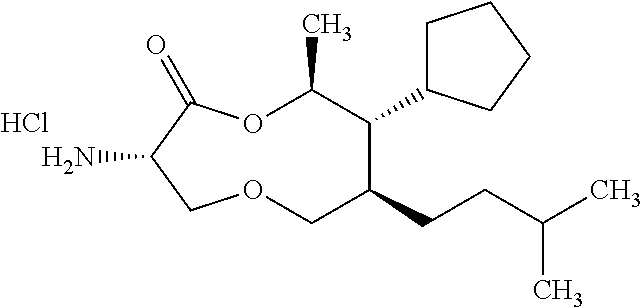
Cl.NC1C(=O)OC(C)C(C2CCCC2)C(CCC(C)C)COC1
